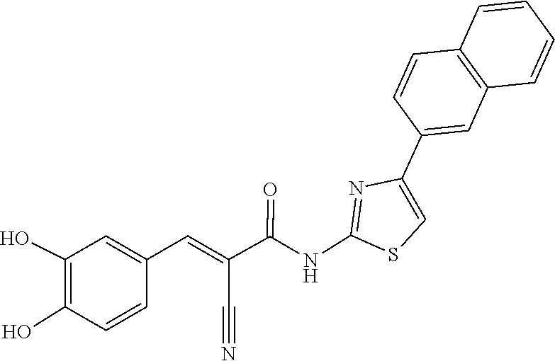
C1=CC=CC2=C1C=CC(C1=CSC(NC(C(=CC3=CC(O)=C(O)C=C3)C#N)=O)=N1)=C2
